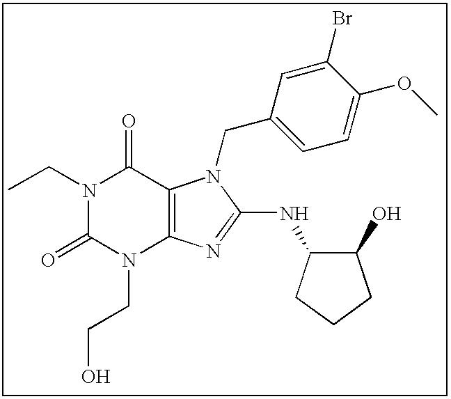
CCN1C(=O)N(CCO)C2=C(C1=O)N(CC1=CC=C(OC)C(Br)=C1)C(NC1C(O)CCC1)=N2
